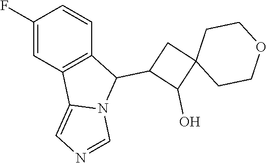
C1(F)=CC2=C(C=C1)C(C1C(O)C3(C1)CCOCC3)N1C2=CN=C1
